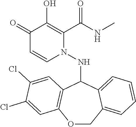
C1(=O)C=CN(NC2C3=C(OCC4=CC=CC=C24)C=C(Cl)C(Cl)=C3)C(C(NC)=O)=C1O
